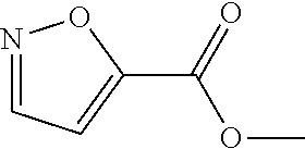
N1=CC=C(C(OC)=O)O1
